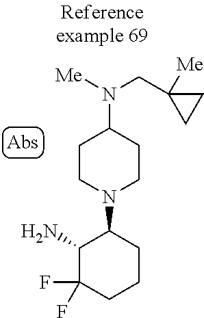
NC1C(F)(F)CCCC1N1CCC(N([Me])CC2([Me])CC2)CC1
